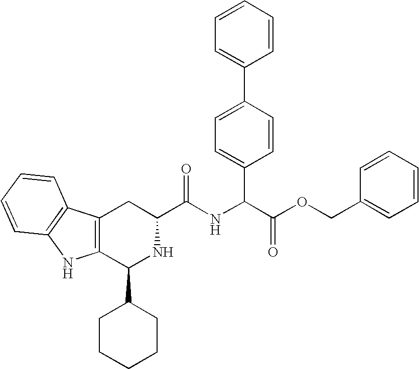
C1(C2CCCCC2)NC(C(=O)NC(C2=CC=C(C3=CC=CC=C3)C=C2)C(OCC2=CC=CC=C2)=O)CC2=C1NC1=C2C=CC=C1
